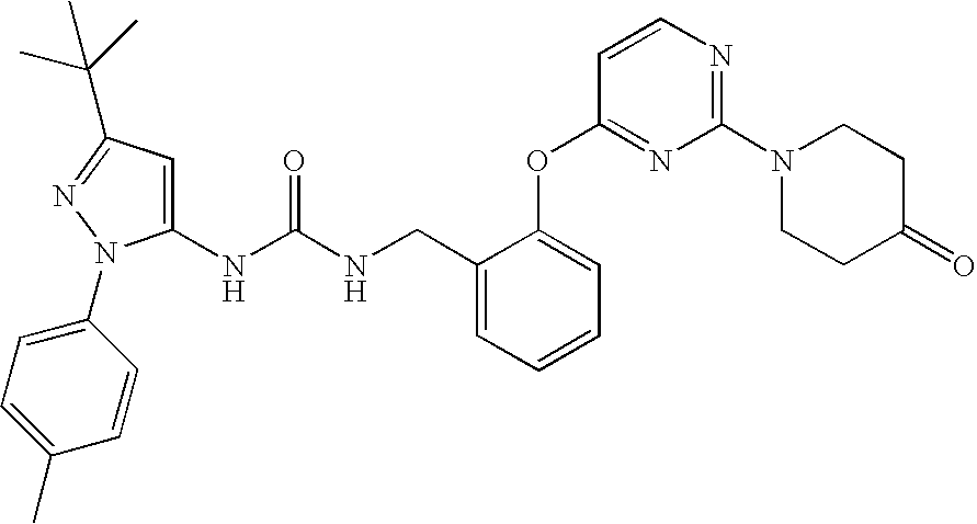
C1(NC(NCC2=CC=CC=C2OC2=NC(N3CCC(=O)CC3)=NC=C2)=O)=CC(C(C)(C)C)=NN1C1=CC=C(C)C=C1
